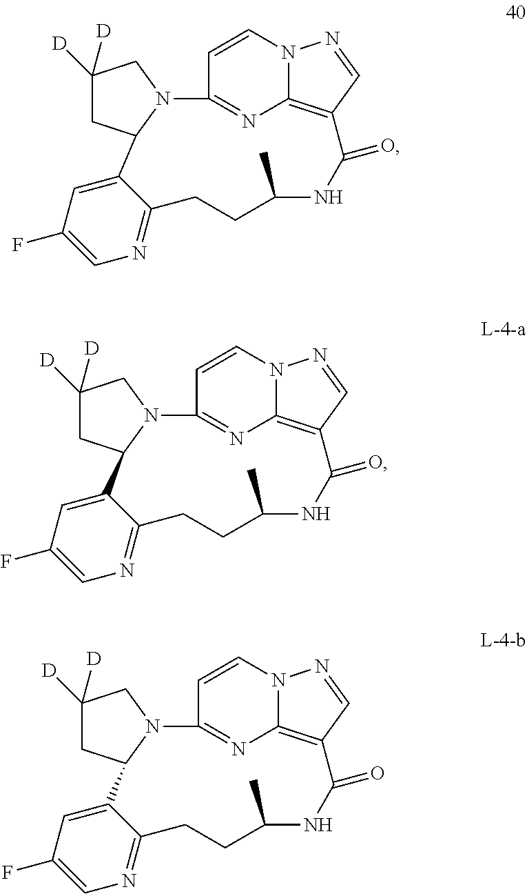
C12=C3C=NN1C=CC(=N2)N1CC([D])([D])CC1C1=CC(F)=CN=C1CCC(C)NC3=O.C12=C3C=NN1C=CC(=N2)N1CC([D])([D])CC1C1=CC(F)=CN=C1CCC(C)NC3=O.C12=C3C=NN1C=CC(=N2)N1CC([D])([D])CC1C1=CC(F)=CN=C1CCC(C)NC3=O
